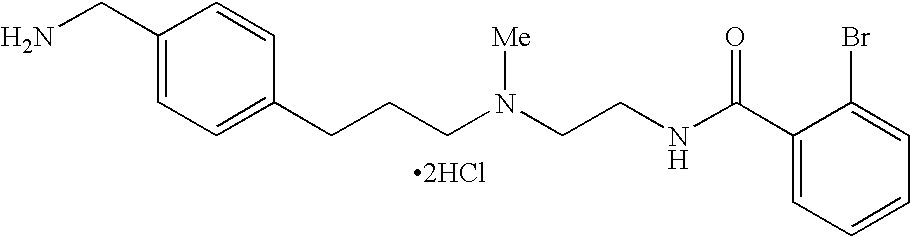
C1(CN)=CC=C(CCCN(CCNC(C2=CC=CC=C2Br)=O)[Me])C=C1.[2HCl]
